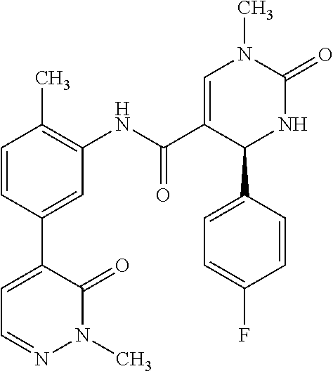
C1=CC(C)=C(NC(C2=CN(C)C(=O)NC2C2=CC=C(F)C=C2)=O)C=C1C1=CC=NN(C)C1=O
